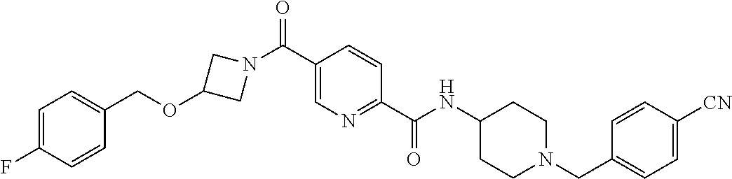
O(CC1=CC=C(F)C=C1)C1CN(C(C2=CN=C(C(=O)NC3CCN(CC4=CC=C([CN])C=C4)CC3)C=C2)=O)C1
